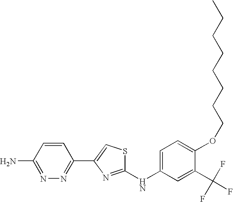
C1(NC2=CC=C(OCCCCCCCC)C(C(F)(F)F)=C2)=NC(C2=NN=C(N)C=C2)=CS1
